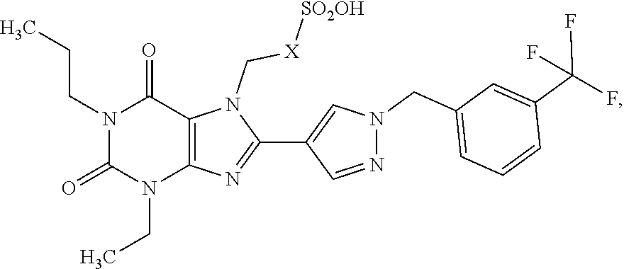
N1(CCC)C(=O)N(CC)C2=C(C1=O)N(C[X][SO2OH])C(C1=CN(CC3=CC=CC(C(F)(F)F)=C3)N=C1)=N2
